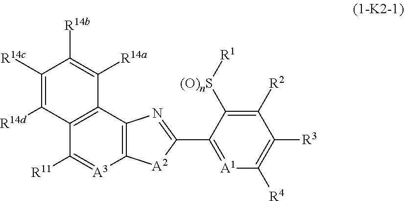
C12=C(C3=C(C([R11])=[A3]1)C([R14d])=C([R14c])C([R14b])=C3[R14a])N=C(C1=[A1]C([R4])=C([R3])C([R2])=C1[(O)nS][R1])[A2]2
